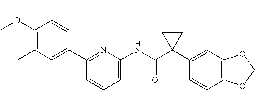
C1(C2=CC(C)=C(OC)C(C)=C2)=NC(NC(C2(C3=CC4=C(C=C3)OCO4)CC2)=O)=CC=C1
